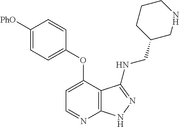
C1=C([PhO])C=CC(OC2=CC=NC3=C2C(NCC2CNCCC2)=NN3)=C1
